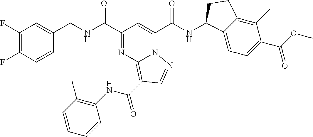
C1(F)=C(F)C=CC(CNC(C2=NC3=C(C(=O)NC4=C(C)C=CC=C4)C=NN3C(C(NC3C4=CC=C(C(OC)=O)C(C)=C4CC3)=O)=C2)=O)=C1
